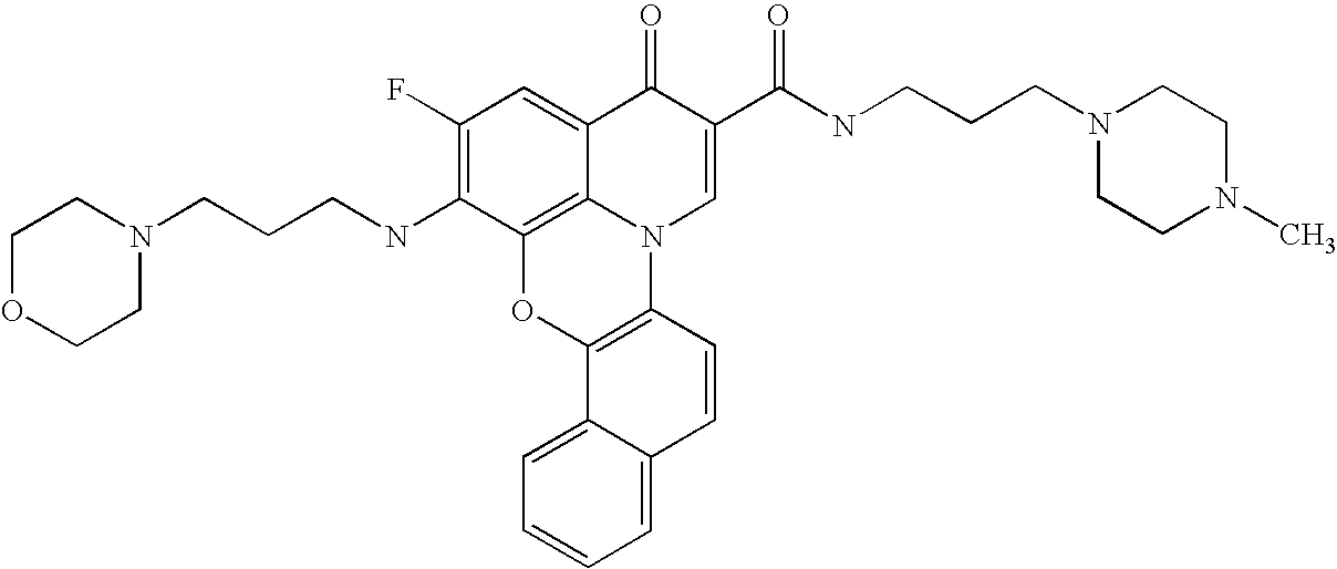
C1(F)=C(NCCCN2CCOCC2)C2=C3C(=C1)C(=O)C(C(NCCCN1CCN(C)CC1)=O)=CN3C1=C(O2)C2=CC=CC=C2C=C1
